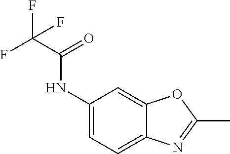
C1(NC(C(F)(F)F)=O)=CC=C2C(=C1)OC(C)=N2
